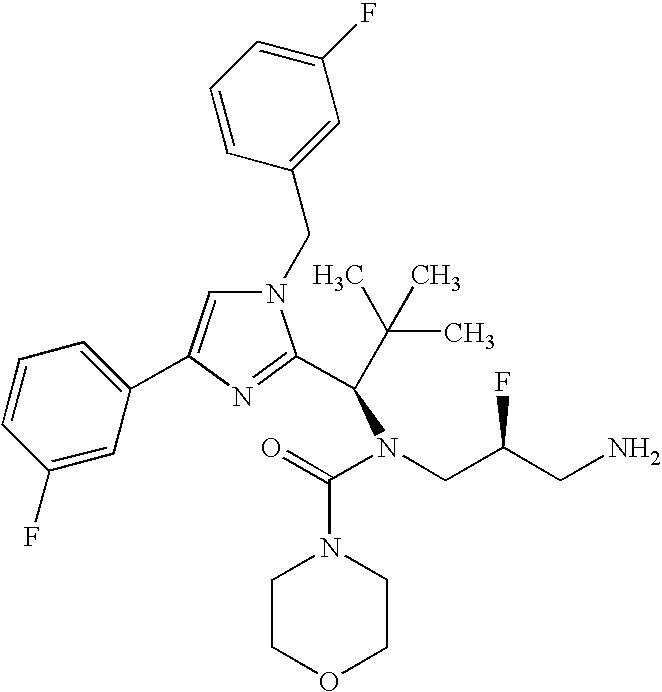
N1(CC2=CC(F)=CC=C2)C=C(C2=CC=CC(F)=C2)N=C1C(N(C(=O)N1CCOCC1)CC(CN)F)C(C)(C)C
